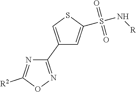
C1(C2=CSC(S(N[R])(=O)=O)=C2)=NOC([R2])=N1
